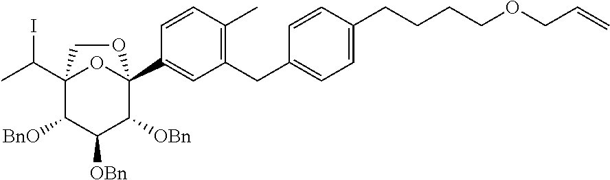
C12(C(C)I)C([BnO])C([OBn])C([OBn])C(C3=CC(CC4=CC=C(CCCCOCC=C)C=C4)=C(C)C=C3)(O1)OC2
